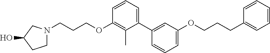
C1N(CCCOC2=C(C)C(C3=CC(OCCCC4=CC=CC=C4)=CC=C3)=CC=C2)CC(O)C1
